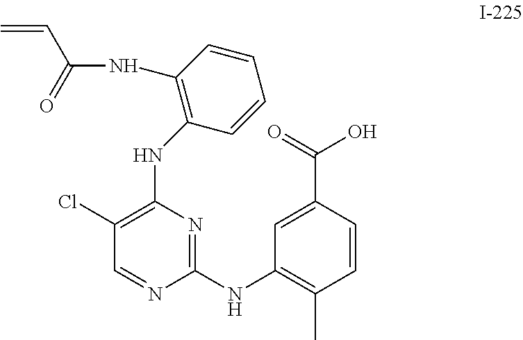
C1(Cl)=C(NC2=C(NC(C=C)=O)C=CC=C2)N=C(NC2=C(C)C=CC(C(=O)O)=C2)N=C1
